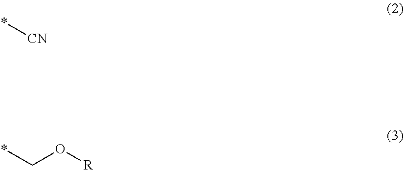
*[CN].*CO[R]
